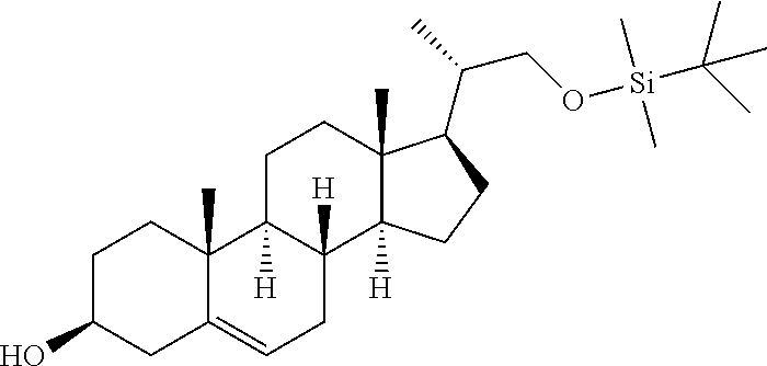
C1C(O)CC2=CCC3([H])C([H])(C2(C)C1)CCC1(C)C3([H])CCC1C(CO[Si](C)(C)C(C)(C)C)C
